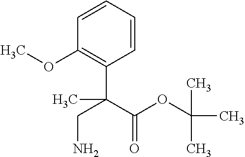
C1=CC=CC(C(C(OC(C)(C)C)=O)(C)CN)=C1OC
